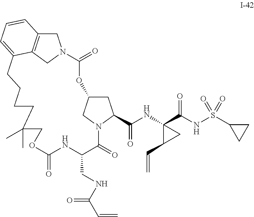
C1(=O)OC2CC(C(NC3(C(NS(C4CC4)(=O)=O)=O)C(C=C)C3)=O)N(C2)C(=O)C(CNC(C=C)=O)NC(=O)OCC(C)(C)CCCCC2=CC=CC3=C2CN1C3
